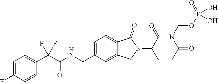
C1=C(CNC(C(C2=CC=C(F)C=C2)(F)F)=O)C=C2C(=C1)C(=O)N(C1C(=O)N(COP(O)(=O)O)C(=O)CC1)C2
